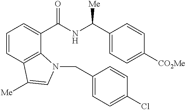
C1=CC2=C(C(C(NC(C3=CC=C([CO2Me])C=C3)[Me])=O)=C1)N(CC1=CC=C(Cl)C=C1)C=C2[Me]
